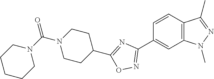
C1=CC2=C(C=C1C1=NOC(C3CCN(C(N4CCCCC4)=O)CC3)=N1)N(C)N=C2C
